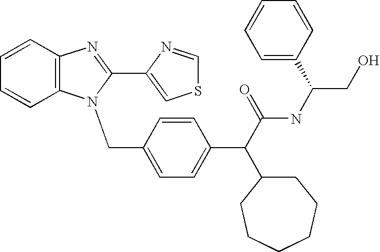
C1=CC=CC2=C1N=C(C1=CSC=N1)N2CC1=CC=C(C(C(NC(CO)C2=CC=CC=C2)=O)C2CCCCCC2)C=C1
